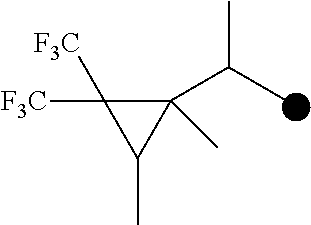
C1(C(C)C)(C)C([F3C])([F3C])C1C
